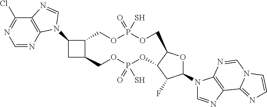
C1C(N2C3=C(C(Cl)=NC=N3)N=C2)C2COP(=O)(S)OCC3OC(N4C=NC5=C4N=CN4C5=NC=C4)C(F)C3OP(=O)(S)OCC12
